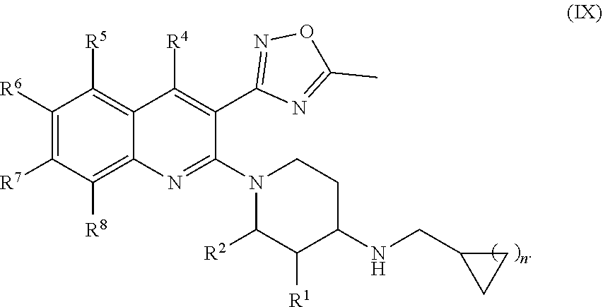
C1([R6])=C([R7])C([R8])=C2C(=C1[R5])C([R4])=C(C1=NOC(C)=N1)C(N1C([R2])C([R1])C(NCC3CC3)CC1)=N2
